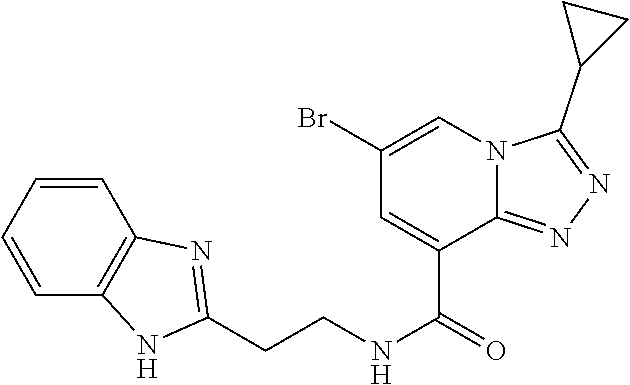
C1=CC=CC2=C1N=C(CCNC(=O)C1=CC(Br)=CN3C1=NN=C3C1CC1)N2
